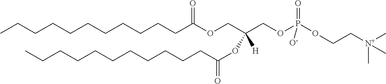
CCCCCCCCCCCC(OCC(COP(OCC[N+](C)(C)C)(=O)[O-])(OC(=O)CCCCCCCCCCC)[H])=O
